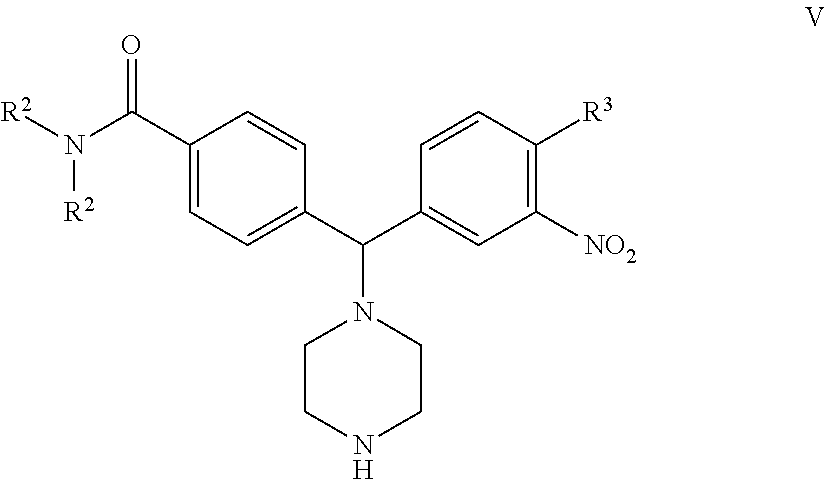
C1(C(N([R2])[R2])=O)=CC=C(C(C2=CC([NO2])=C([R3])C=C2)N2CCNCC2)C=C1
